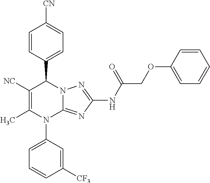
C1=CC(C2C([NC])=C(C)N(C3=CC=CC([CF3])=C3)C3=NC(NC(COC4=CC=CC=C4)=O)=NN23)=CC=C1[CN]
